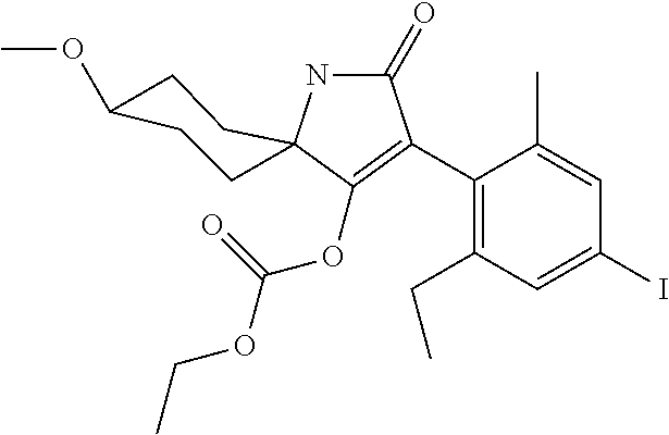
C1(C2=C(OC(OCC)=O)C3(NC2=O)CCC(OC)CC3)=C(CC)C=C(I)C=C1C
